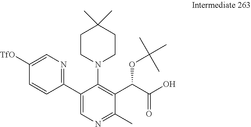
C1(C2=CN=C(C)C(C(C(O)=O)OC(C)(C)C)=C2N2CCC(C)(C)CC2)=NC=C([TfO])C=C1
